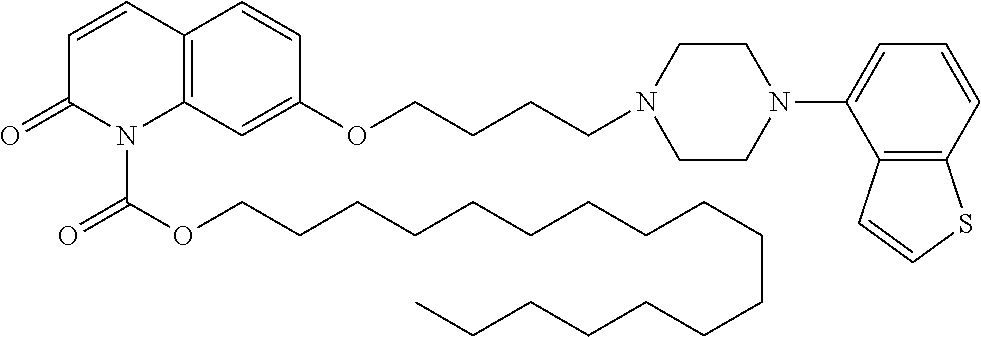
C1=CC2=C(N(C(OCCCCCCCCCCCCCCCCC)=O)C1=O)C=C(OCCCCN1CCN(C3=CC=CC4=C3C=CS4)CC1)C=C2
